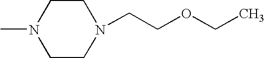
C1CN(C)CCN1CCOCC
